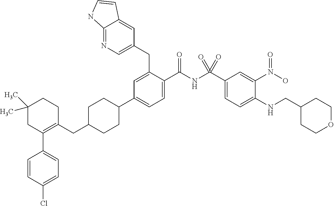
C1(C)(C)CC(C2=CC=C(Cl)C=C2)=C(CC2CCC(C3=CC=C(C(NC(C4=CC=C(NCC5CCOCC5)C(N(O)=O)=C4)(=O)=O)=O)C(CC4=CN=C5C(=C4)C=CN5)=C3)CC2)CC1
